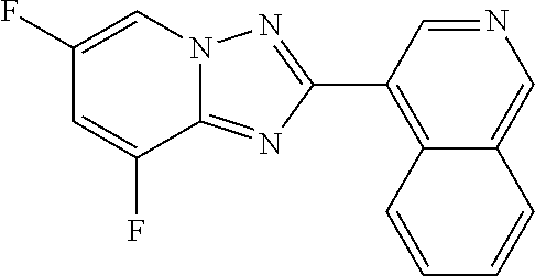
C1(C2=C3C(=CN=C2)C=CC=C3)=NN2C(=N1)C(F)=CC(F)=C2
